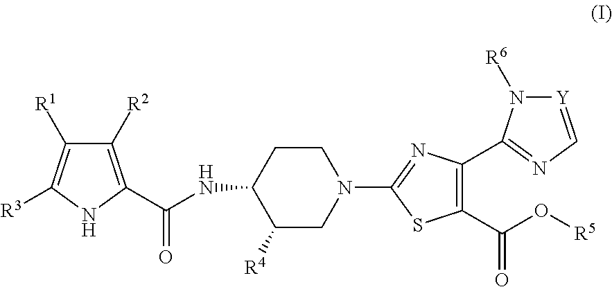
C1([R2])=C(C(NC2C([R4])CN(C3=NC(C4=NC=[Y]N4[R6])=C(C(O[R5])=O)S3)CC2)=O)NC([R3])=C1[R1]
